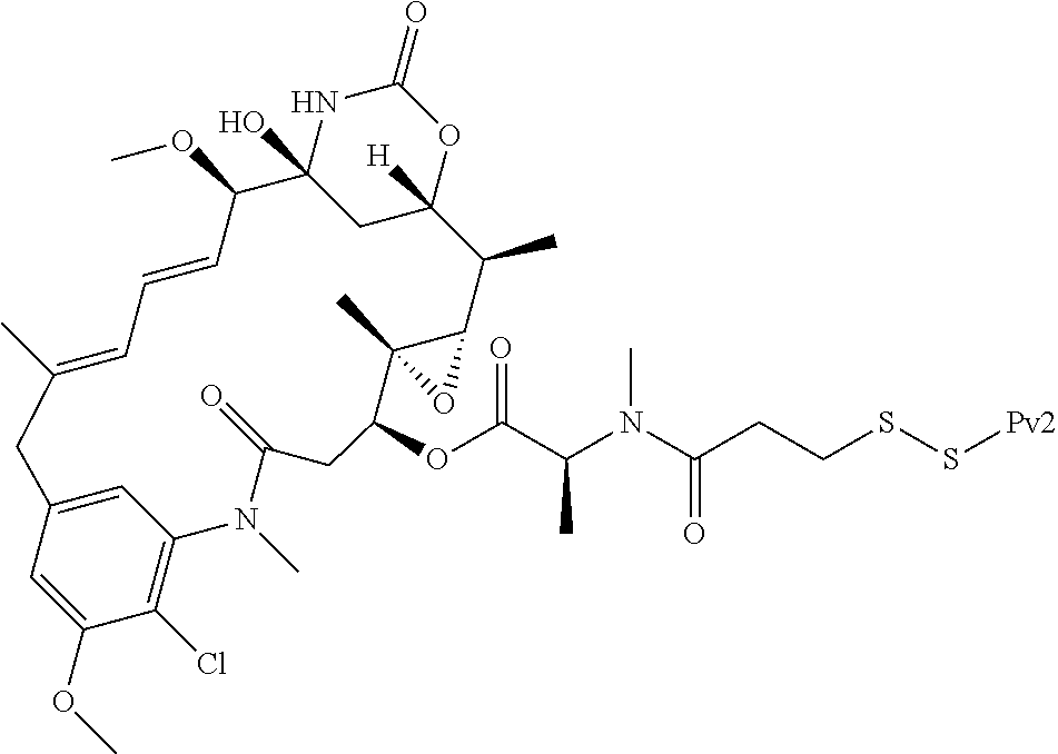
CC1=CC=CC(OC)C2(O)CC([H])(OC(=O)N2)C(C)C2C(C)(C(OC(C(N(C(CCSS[Pv2])=O)C)C)=O)CC(=O)N(C)C3=C(Cl)C(OC)=CC(=C3)C1)O2
